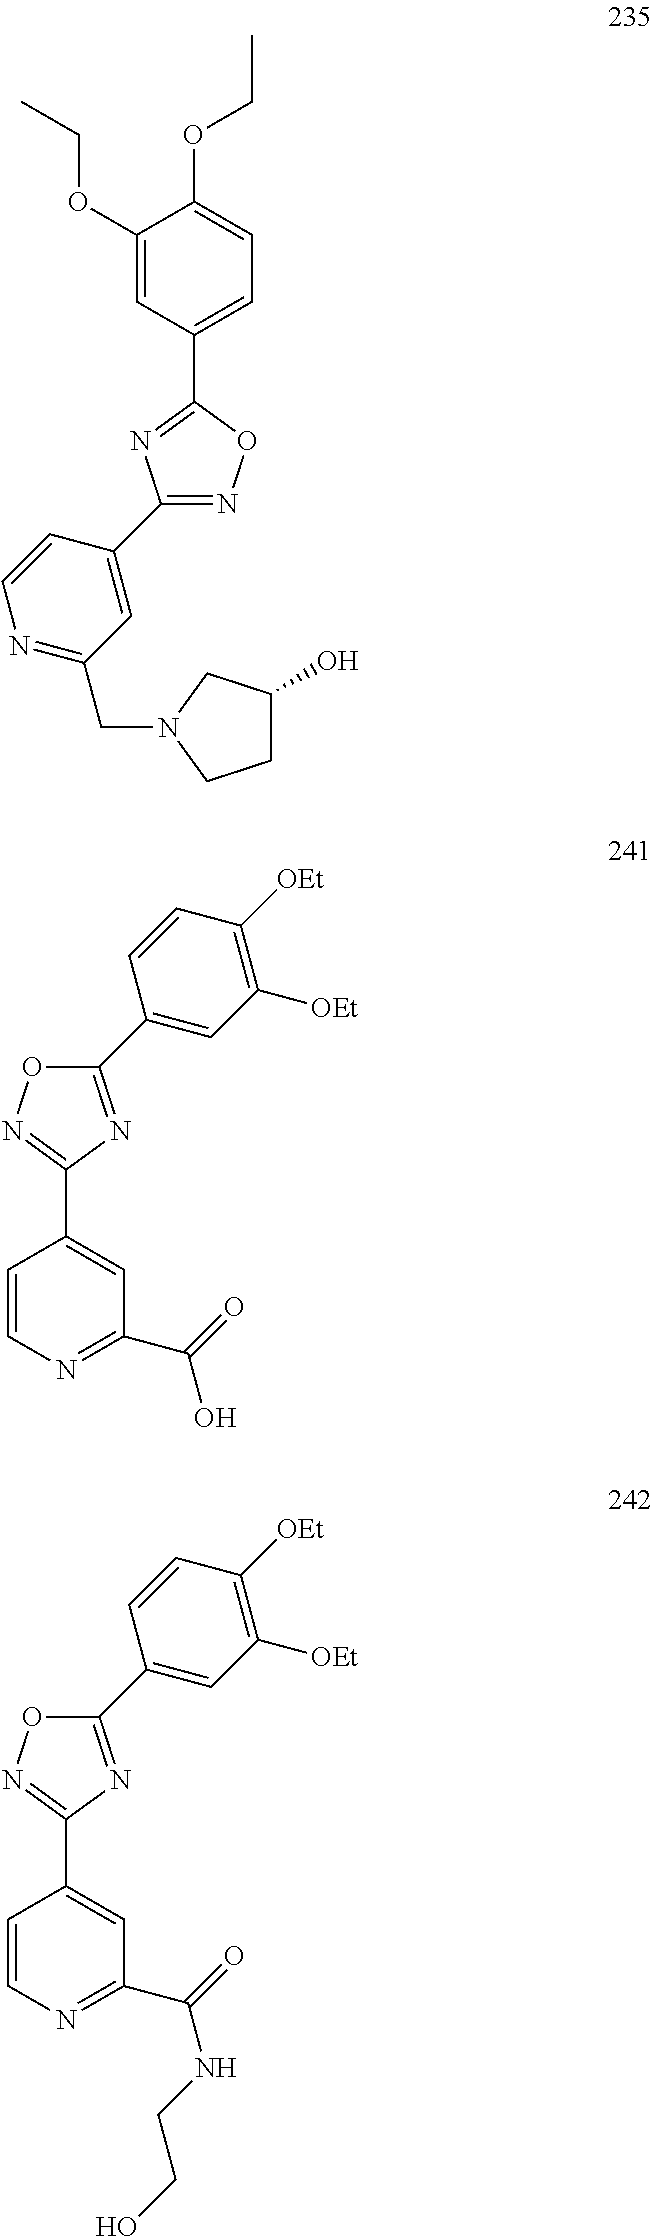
CCOC1=CC=C(C2=NC(C3=CC(CN4CC(O)CC4)=NC=C3)=NO2)C=C1OCC.N1=C(C(O)=O)C=C(C2=NOC(C3=CC([OEt])=C([OEt])C=C3)=N2)C=C1.N1=C(C(NCCO)=O)C=C(C2=NOC(C3=CC([OEt])=C([OEt])C=C3)=N2)C=C1
